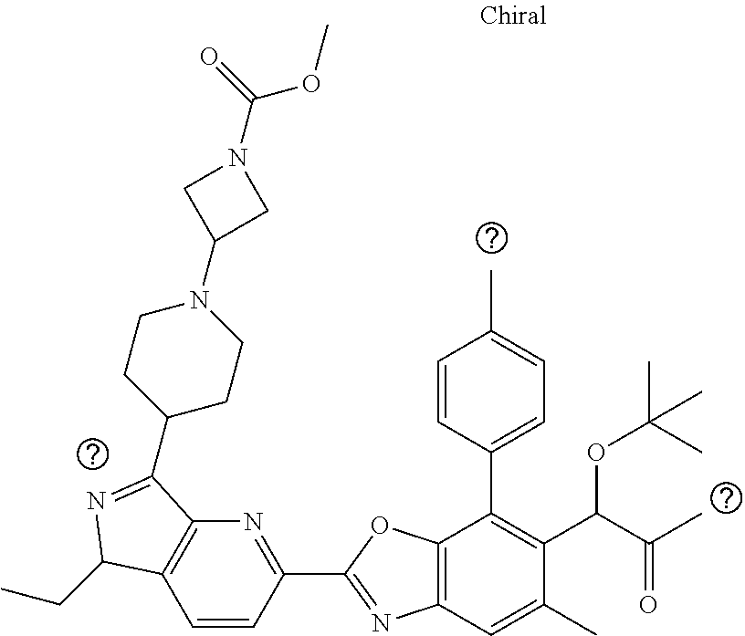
C1=CC(C2=NC3=C(O2)C(C2=CC=C(C)C=C2)=C(C(C(C)=O)OC(C)(C)C)C(C)=C3)=NC2=C1C(CC)N=C2C1CCN(C2CN(C(=O)OC)C2)CC1
